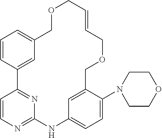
C1=CC2=CC(=C1)COCC=CCOCC1=CC(=CC=C1N1CCOCC1)NC1=NC=CC2=N1
